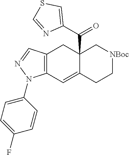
C12(C(C3=CSC=N3)=O)C(=CC3=C(C1)C=NN3C1=CC=C(F)C=C1)CC[NBoc]C2
